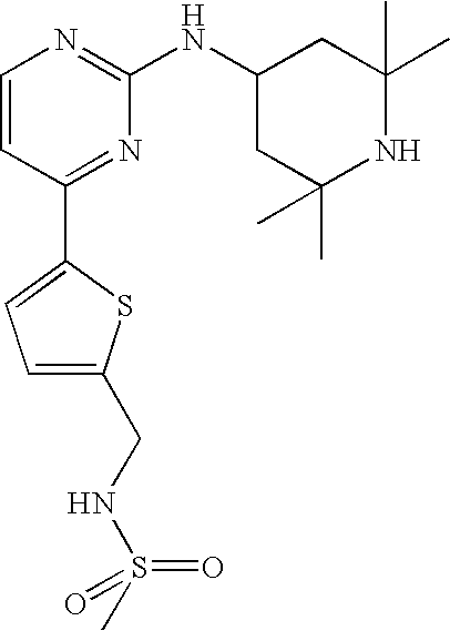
C1=CC(C2=CC=C(CNS(C)(=O)=O)S2)=NC(NC2CC(C)(C)NC(C)(C)C2)=N1
